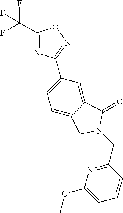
C1(C(F)(F)F)=NC(C2=CC=C3C(=C2)C(=O)N(CC2=NC(OC)=CC=C2)C3)=NO1
